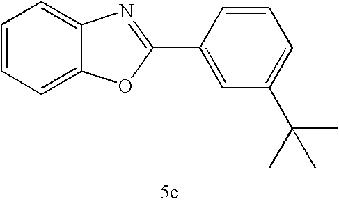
C1=C(C2=NC3=CC=CC=C3O2)C=CC=C1C(C)(C)C
